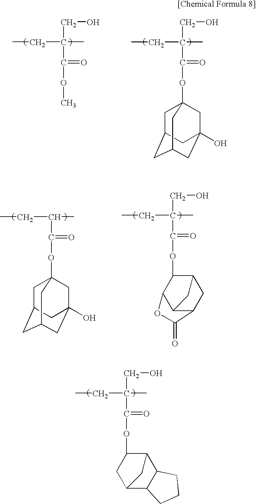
C(C(CO)(C(OC)=O)C)C.C(C(CO)(C(OC12CC3CC(CC(O)(C1)C3)C2)=O)C)C.C(C(C(OC12CC3CC(CC(O)(C1)C3)C2)=O)C)C.C(C(CO)(C(OC1C2C3C(CC1C3)C(=O)O2)=O)C)C.C(C(CO)(C(OC1CC2C3C(C1C2)CCC3)=O)C)C
